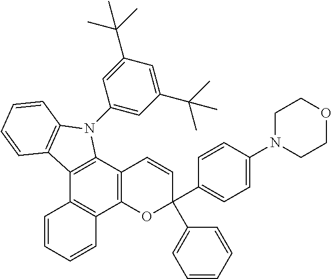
C12=C(C3=C(C4=C1C=CC=C4)OC(C1=CC=C(N4CCOCC4)C=C1)(C1=CC=CC=C1)C=C3)N(C1=CC(C(C)(C)C)=CC(C(C)(C)C)=C1)C1=C2C=CC=C1
